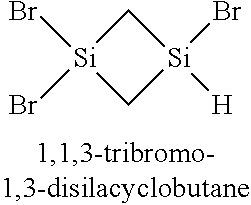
C1[Si](Br)(Br)C[Si]1([H])Br
